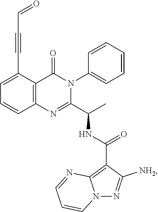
C1=C(C#CC=O)C2=C(C=C1)N=C(C(C)NC(C1=C3N(N=C1[NH2])C=CC=N3)=O)N(C1=CC=CC=C1)C2=O
